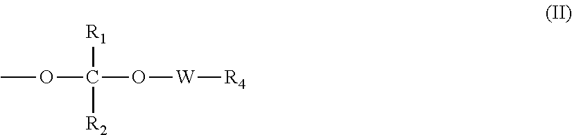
COC(O[W][R4])([R1])[R2]
